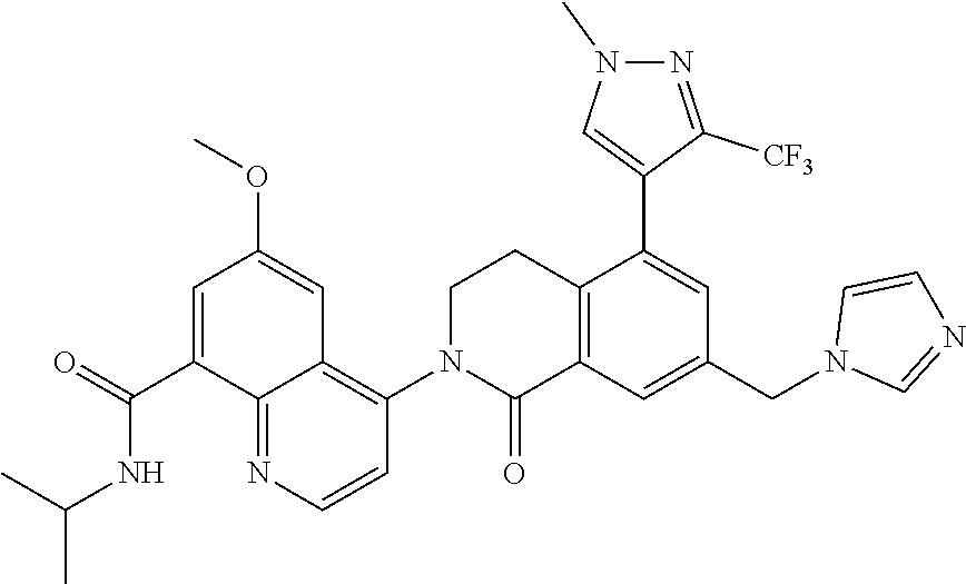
C12=C(C=C(CN3C=NC=C3)C=C1C1=CN(C)N=C1[CF3])C(=O)N(C1=C3C(=NC=C1)C(C(=O)NC(C)C)=CC(OC)=C3)CC2
